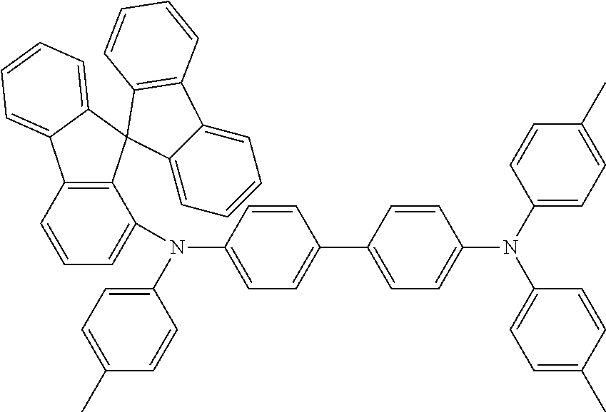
C1=CC2=C(C(N(C3=CC=C(C4=CC=C(N(C5=CC=C(C)C=C5)C5=CC=C(C)C=C5)C=C4)C=C3)C3=CC=C(C)C=C3)=C1)C1(C3=CC=CC=C23)C2=CC=CC=C2C2=C1C=CC=C2
